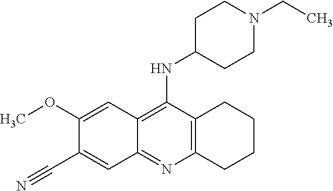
C12=C(C(NC3CCN(CC)CC3)=C3C(=N1)C=C(C#N)C(OC)=C3)CCCC2
